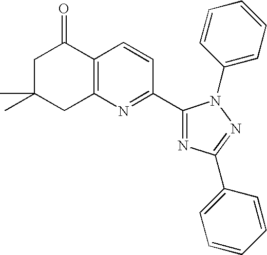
C1C(C)(C)CC2=C(C1=O)C=CC(C1=NC(C3=CC=CC=C3)=NN1C1=CC=CC=C1)=N2
